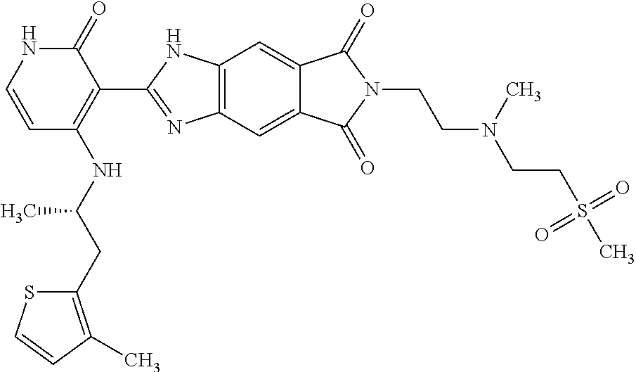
C1=CC(NC(CC2=C(C)C=CS2)C)=C(C2=NC3=C(N2)C=C2C(=C3)C(=O)N(CCN(C)CCS(C)(=O)=O)C2=O)C(=O)N1
